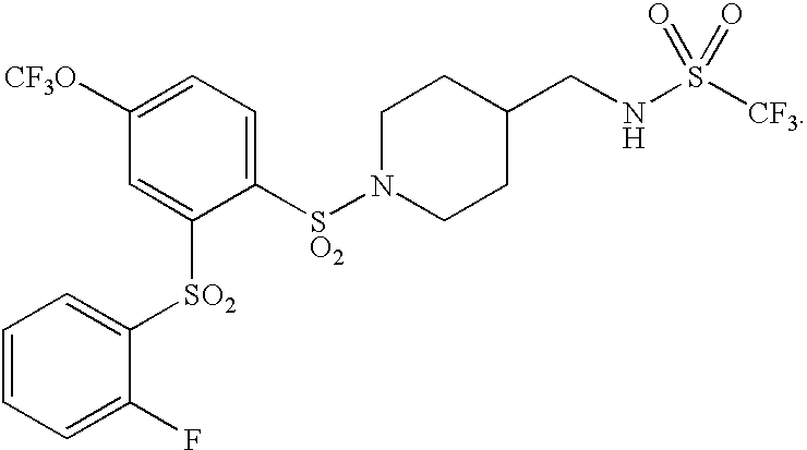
N1([SO2]C2=CC=C([CF3O])C=C2[SO2]C2=CC=CC=C2F)CCC(CNS([CF3])(=O)=O)CC1
